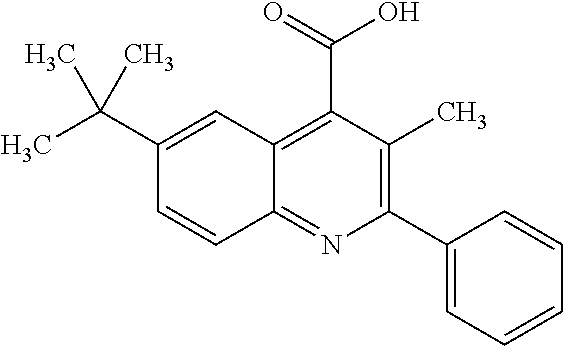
OC(=O)C1=C2C(=NC(C3=CC=CC=C3)=C1C)C=CC(C(C)(C)C)=C2
